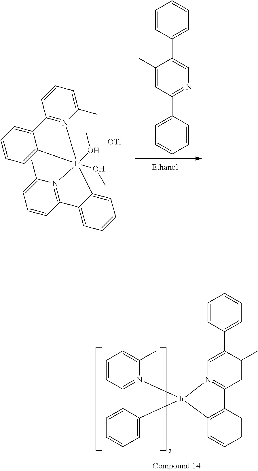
C1(C)=CC(C2=CC=CC=C2)=NC=C1C1=CC=CC=C1.C12=N(C(C)=CC=C1)[Ir]1(OC)(OC)(N3=C(C=CC=C3C)C3=CC=CC=C31)C1=CC=CC=C21.C1(C)=CC2=N(C=C1C1=CC=CC=C1)[Ir]1(C3=C2C=CC=C3)N2=C(C=CC=C2C)C2=CC=CC=C21
